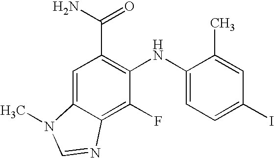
C(C1=C(NC2=CC=C(I)C=C2C)C(F)=C2C(=C1)N(C)C=N2)(N)=O
